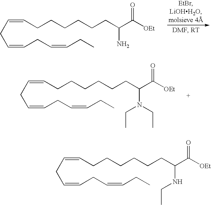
C(=CCC=CCC)CC=CCCCCCCC(C([OEt])=O)N.C(=CCC=CCC)CC=CCCCCCCC(C([OEt])=O)N(CC)CC.C(=CCC=CCC)CC=CCCCCCCC(C([OEt])=O)NCC
